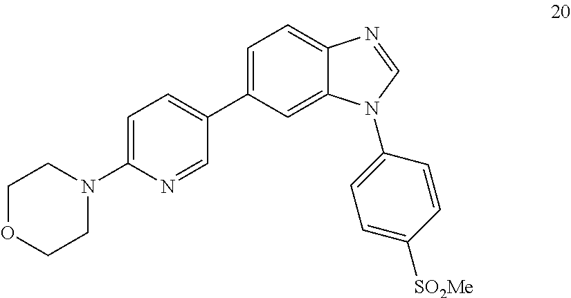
C1=C(N2CCOCC2)N=CC(C2=CC=C3C(=C2)N(C2=CC=C([SO2Me])C=C2)C=N3)=C1
